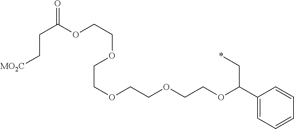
C1(C(OCCOCCOCCOCCOC(CC[MO2C])=O)C*)=CC=CC=C1
